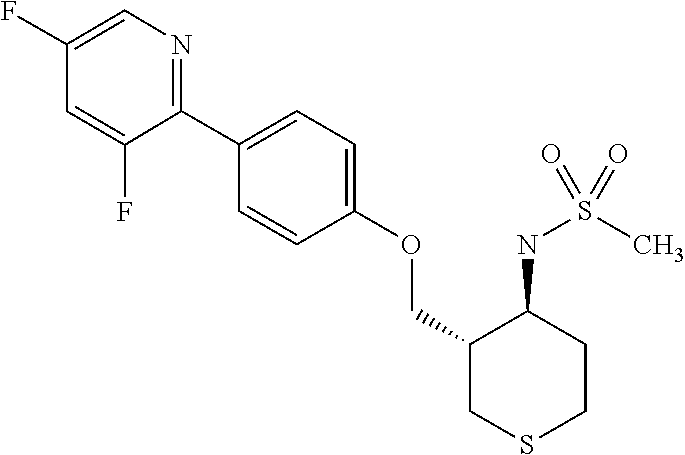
C1(C2=CC=C(OCC3CSCCC3NS(C)(=O)=O)C=C2)=NC=C(F)C=C1F
